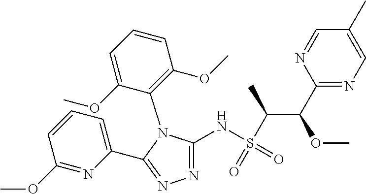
N1=C(NS(C(C(C2=NC=C(C)C=N2)OC)C)(=O)=O)N(C2=C(OC)C=CC=C2OC)C(C2=CC=CC(OC)=N2)=N1
